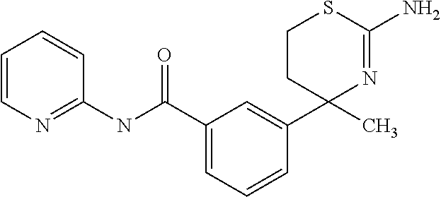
C1(C(NC2=NC=CC=C2)=O)=CC=CC(C2(C)N=C(N)SCC2)=C1
